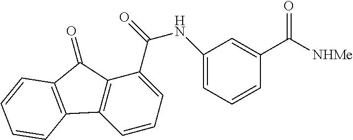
C1=CC=C(C(NC2=CC=CC(C(=O)[NHMe])=C2)=O)C2=C1C1=C(C2=O)C=CC=C1
